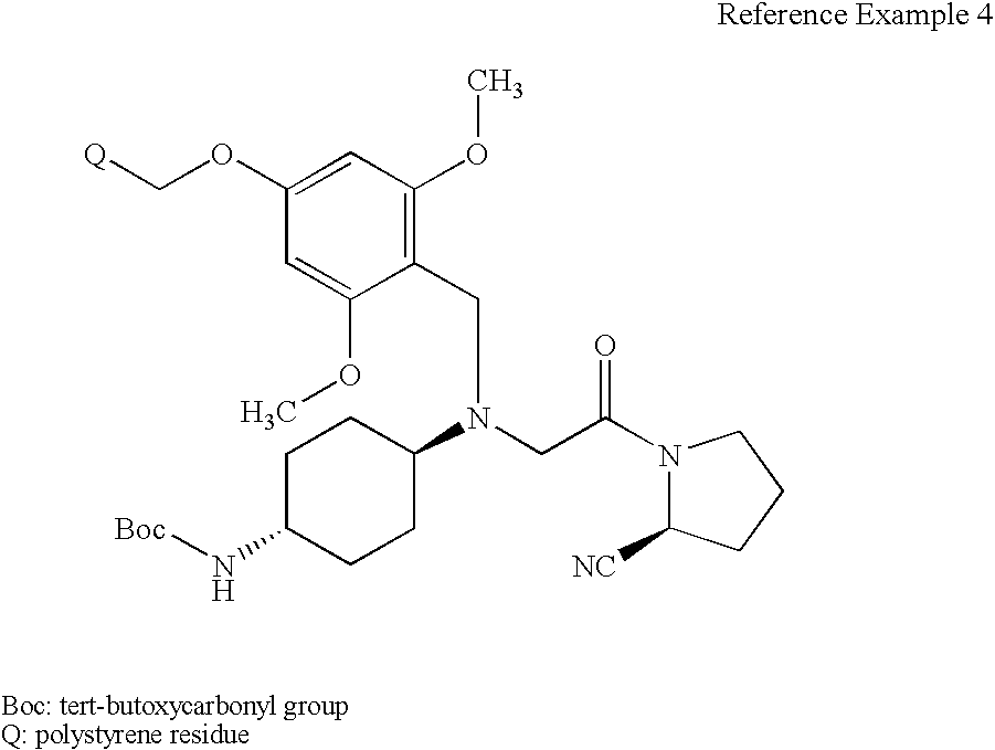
C1(OC[Q])=CC(OC)=C(CN(C2CCC(N[Boc])CC2)CC(N2C([NC])CCC2)=O)C(OC)=C1
